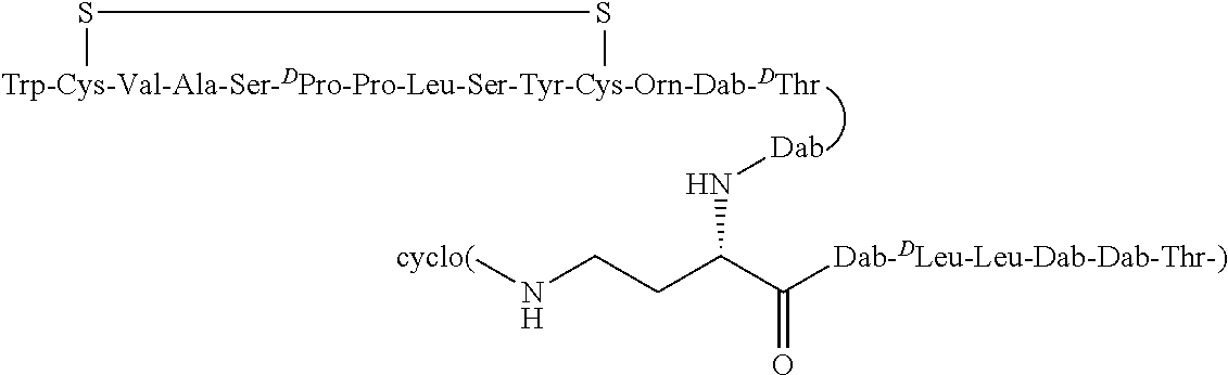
[Trp-Cys-Val-Ala-Ser-DPro-Pro-Leu-Ser-Tyr-Cys-Orn-Dab-DThr]1SS1.[Dab]NC(CCN[cyclo(])C([Dab-DLeu-Leu-Dab-Dab-Thr-)])=O
